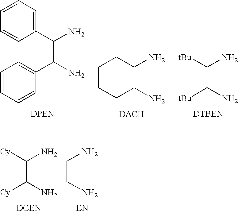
C1=CC(C(N)C(N)C2=CC=CC=C2)=CC=C1.C1CCC(N)C(N)C1.[tBu]C(N)C(N)[tBu].C(N)CN.[Cy]C(N)C(N)[Cy]
